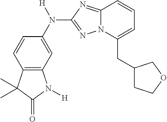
C12=C(C=C(N([H])C3=NN4C(=N3)C=CC=C4CC3CCOC3)C=C1)N([H])C(=O)C2(C)C
